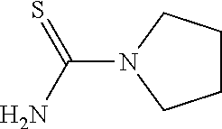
NC(=S)N1CCCC1
